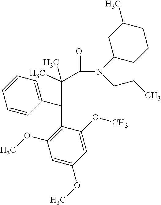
N(C(=O)C(C(C1=C(OC)C=C(OC)C=C1OC)C1=CC=CC=C1)(C)C)(C1CCCC(C)C1)CCC
